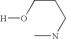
CNCCCO[H]
